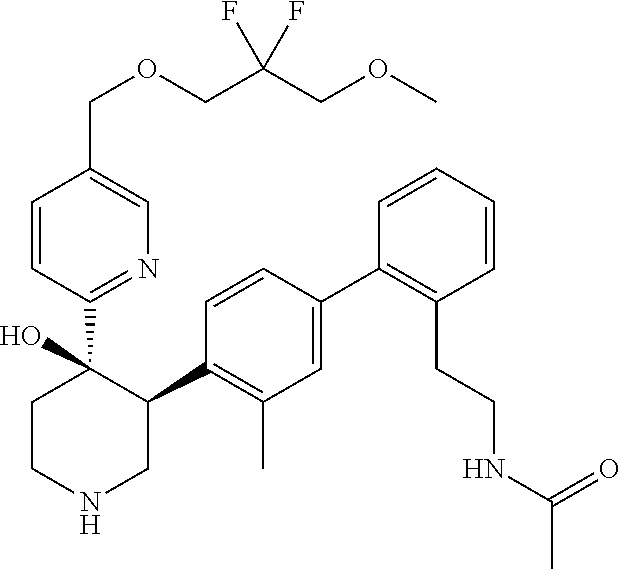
C1=CC(C2(O)CCNCC2C2=C(C)C=C(C3=C(CCNC(C)=O)C=CC=C3)C=C2)=NC=C1COCC(COC)(F)F
